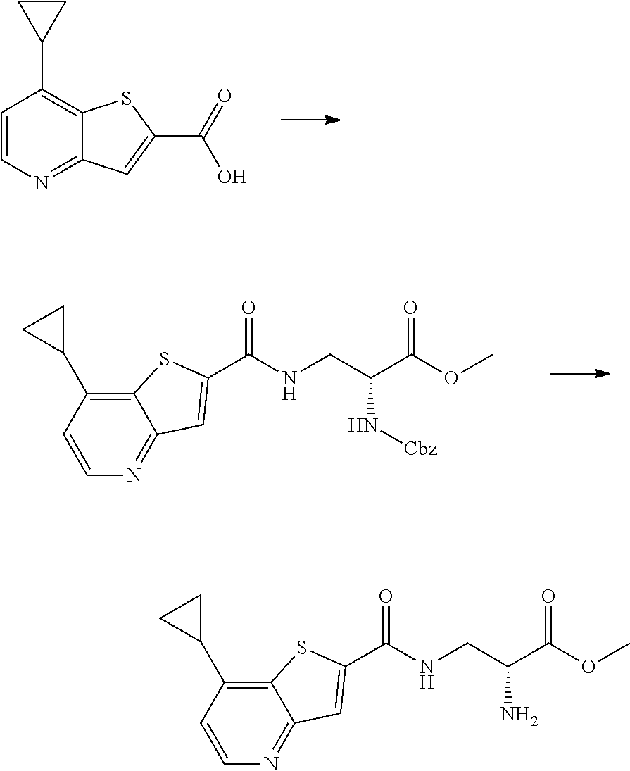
C1(C2CC2)=C2C(=NC=C1)C=C(C(=O)O)S2.C1(C2CC2)=C2SC(C(=O)NCC(C(=O)OC)N[Cbz])=CC2=NC=C1.C1(C2CC2)=C2SC(C(=O)NCC(C(=O)OC)N)=CC2=NC=C1
